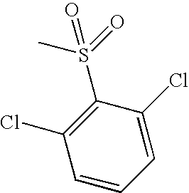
C1=C(Cl)C(S(=O)(C)=O)=C(Cl)C=C1
